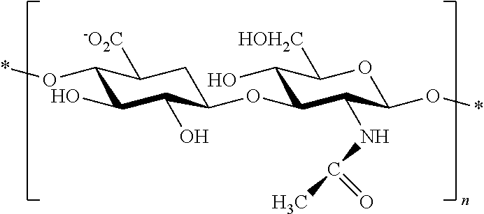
C1(O*)C(O)C(O)C(OC2C(O)C([HOH2C])OC(O*)C2NC(=O)C)CC1[-O2C]
